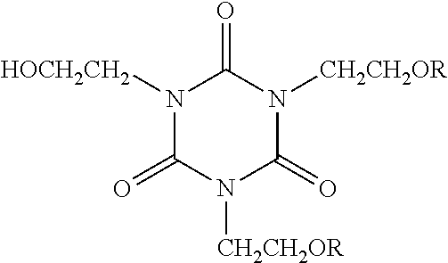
N1([HOCH2CH2])C(=O)N([CH2CH2OR])C(=O)N([CH2CH2OR])C1=O
